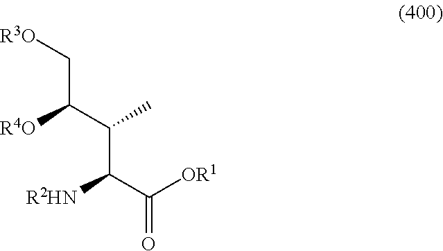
C(C(C(C(C([OR1])=O)[R2HN])C)[R4O])[R3O]
